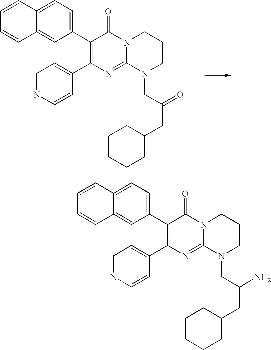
C1=NC=CC(C2=C(C3=CC=C4C(=C3)C=CC=C4)C(=O)N3C(=N2)N(CC(CC2CCCCC2)=O)CCC3)=C1.C1=NC=CC(C2=C(C3=CC=C4C(=C3)C=CC=C4)C(=O)N3C(=N2)N(CC(CC2CCCCC2)N)CCC3)=C1
